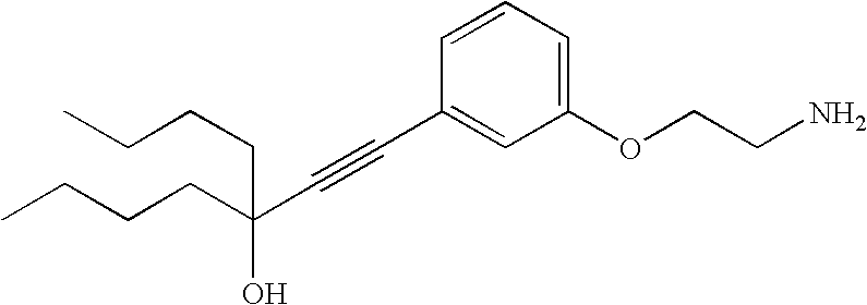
C(C#CC1=CC(OCCN)=CC=C1)(CCCC)(O)CCCC
